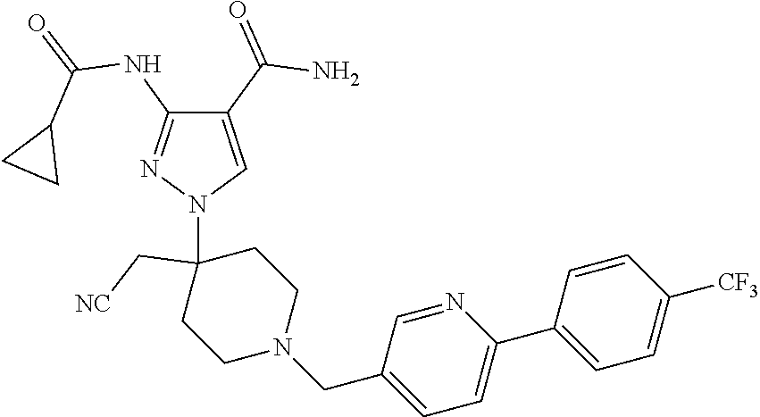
C1(C(=O)N)=CN(C2(C[NC])CCN(CC3=CC=C(C4=CC=C([CF3])C=C4)N=C3)CC2)N=C1NC(=O)C1CC1
